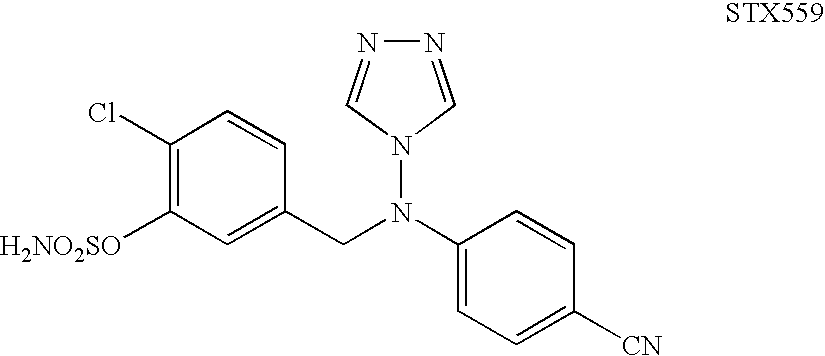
[H2NO2SO]C1=C(Cl)C=CC(CN(C2=CC=C([CN])C=C2)N2C=NN=C2)=C1
